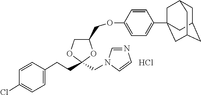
Cl.C1=CC(CCC2(CN3C=NC=C3)OC(COC3=CC=C(C45CC6CC(CC(C4)C6)C5)C=C3)CO2)=CC=C1Cl
